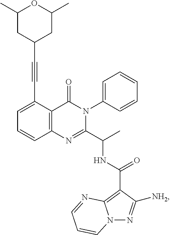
C1(C#CC2CC(C)OC(C)C2)=CC=CC2=C1C(=O)N(C1=CC=CC=C1)C(C(C)NC(C1=C3N(N=C1[NH2])C=CC=N3)=O)=N2
